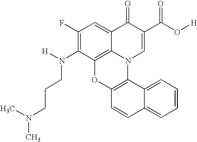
C1(F)=C(N([H])CCCN(C)C)C2=C3C(=C1)C(=O)C(C(O[H])=O)=CN3C1=C(O2)C=CC2=CC=CC=C12
